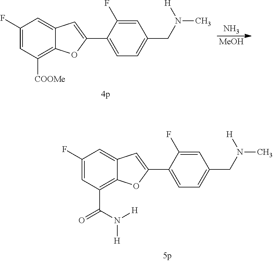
C1(F)=CC(C(N([H])[H])=O)=C2C(=C1)C=C(C1=CC=C(CN([H])C)C=C1F)O2.C1(F)=CC([COOMe])=C2C(=C1)C=C(C1=CC=C(CN([H])C)C=C1F)O2.N.[MeOH]
